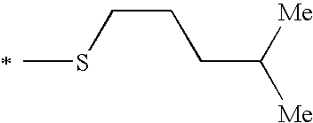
S(C)CCCC([Me])[Me]
